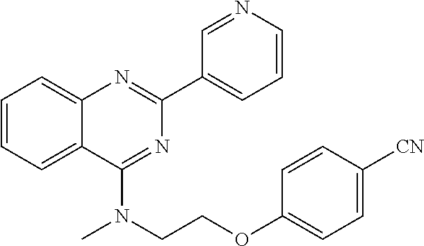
C1(C2=CC=CN=C2)=NC2=CC=CC=C2C(N(CCOC2=CC=C([CN])C=C2)C)=N1
